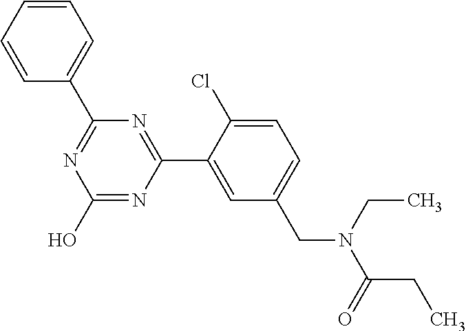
N1=C(C2=CC=CC=C2)N=C(C2=CC(CN(C(=O)CC)CC)=CC=C2Cl)N=C1O
